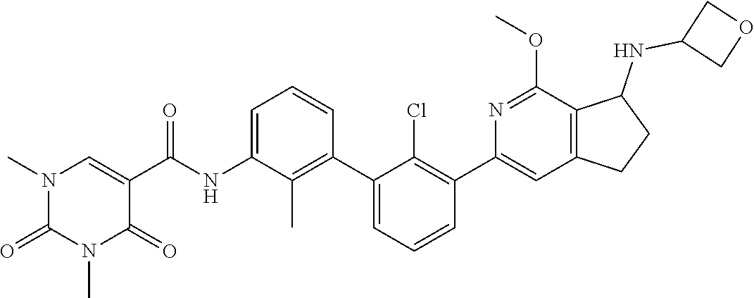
N1(C)C(=O)N(C)C=C(C(NC2=CC=CC(C3=CC=CC(C4=CC5=C(C(NC6COC6)CC5)C(OC)=N4)=C3Cl)=C2C)=O)C1=O
